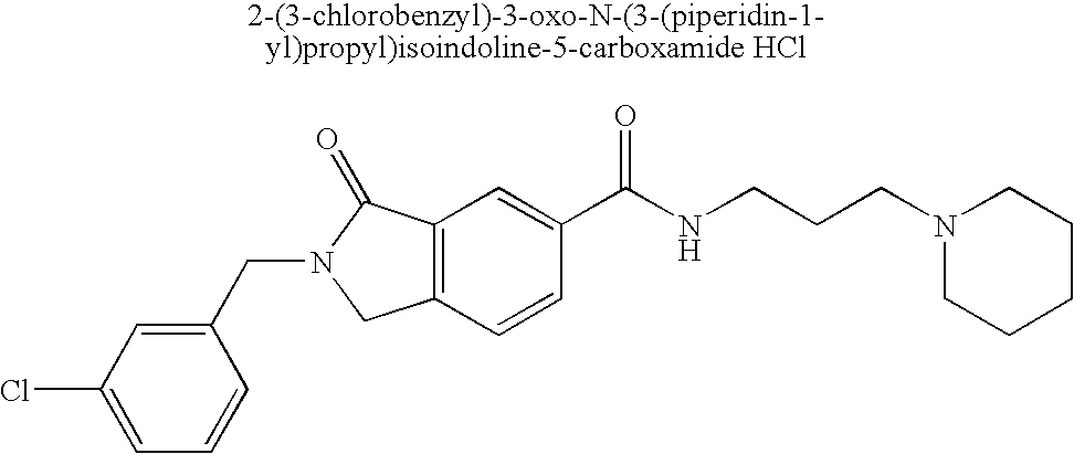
C1=C(Cl)C=C(CN2CC3=C(C2=O)C=C(C(NCCCN2CCCCC2)=O)C=C3)C=C1
